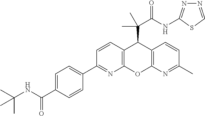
C1(C2=NC3=C(C=C2)C(C(C(NC2=NN=CS2)=O)(C)C)C2=C(O3)N=C(C)C=C2)=CC=C(C(NC(C)(C)C)=O)C=C1
